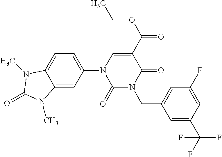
C1(=O)N(CC2=CC(F)=CC(C(F)(F)F)=C2)C(=O)C(C(OCC)=O)=CN1C1=CC=C2C(=C1)N(C)C(=O)N2C
